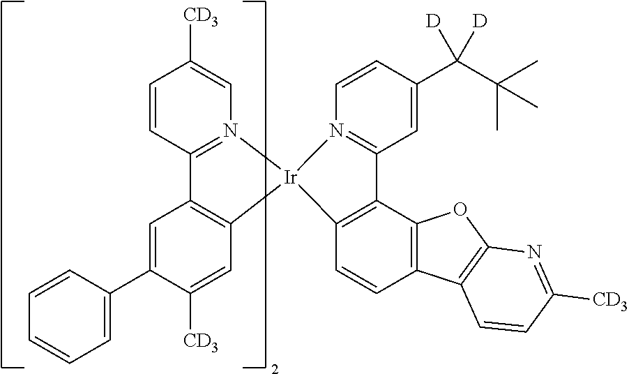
C1=CC2=N(C=C1[CD3])[Ir]1(C3=C2C=C(C2=CC=CC=C2)C([CD3])=C3)C2=C(C3=C(C=C2)C2=C(O3)N=C([CD3])C=C2)C2=N1C=CC(C([D])(C(C)(C)C)[D])=C2
